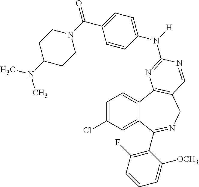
C1=C(Cl)C=C2C(=C1)C1=C(CN=C2C2=C(F)C=CC=C2[OCH3])C=NC(N(C2=CC=C(C(=O)N3CCC(N(C)C)CC3)C=C2)[H])=N1
